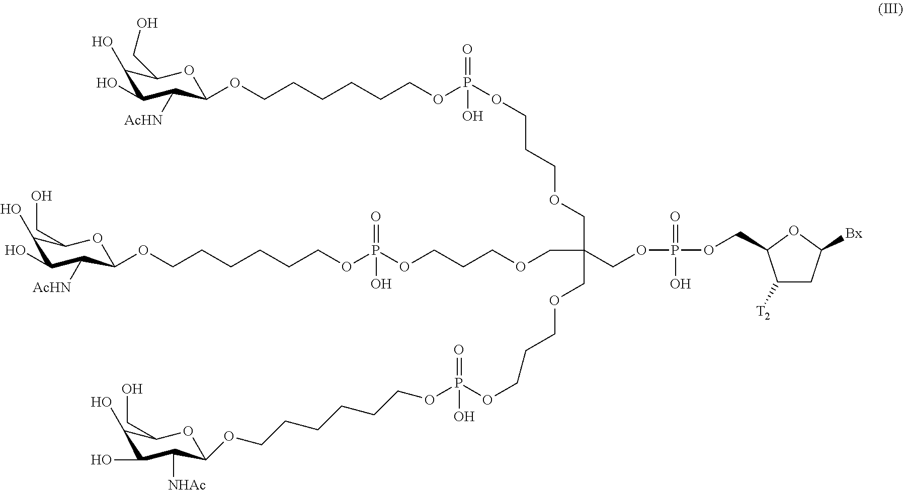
C1([T2])CC([Bx])OC1COP(OCC(COCCCOP(OCCCCCCOC1C([AcHN])C(O)C(O)C(CO)O1)(=O)O)(COCCCOP(OCCCCCCOC1C([NHAc])C(O)C(O)C(CO)O1)(=O)O)COCCCOP(OCCCCCCOC1C([AcHN])C(O)C(O)C(CO)O1)(=O)O)(=O)O
